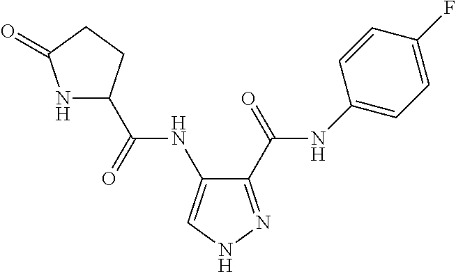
C1(C(=O)NC2=CC=C(F)C=C2)=NNC=C1NC(=O)C1NC(=O)CC1
